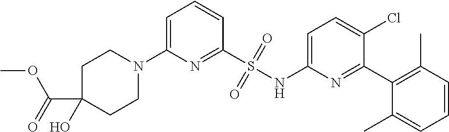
C1=C(N2CCC(C(=O)OC)(O)CC2)N=C(S(NC2=CC=C(Cl)C(C3=C(C)C=CC=C3C)=N2)(=O)=O)C=C1
